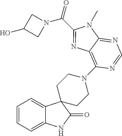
C1=CC=C2C(=C1)C1(C(=O)N2)CCN(C2=C3C(=NC=N2)N(C)C(C(N2CC(O)C2)=O)=N3)CC1
